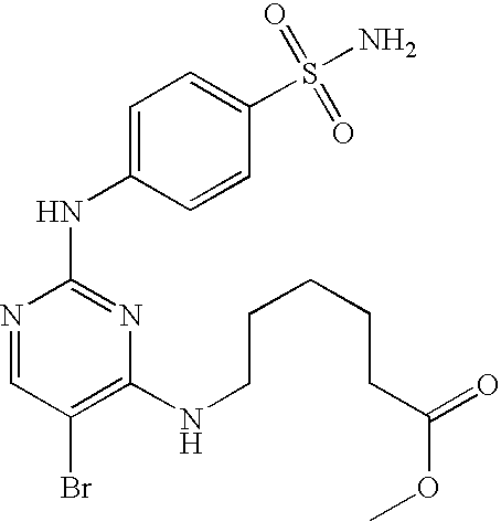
N1=CC(Br)=C(NCCCCCC(OC)=O)N=C1NC1=CC=C(S(=O)(=O)N)C=C1
